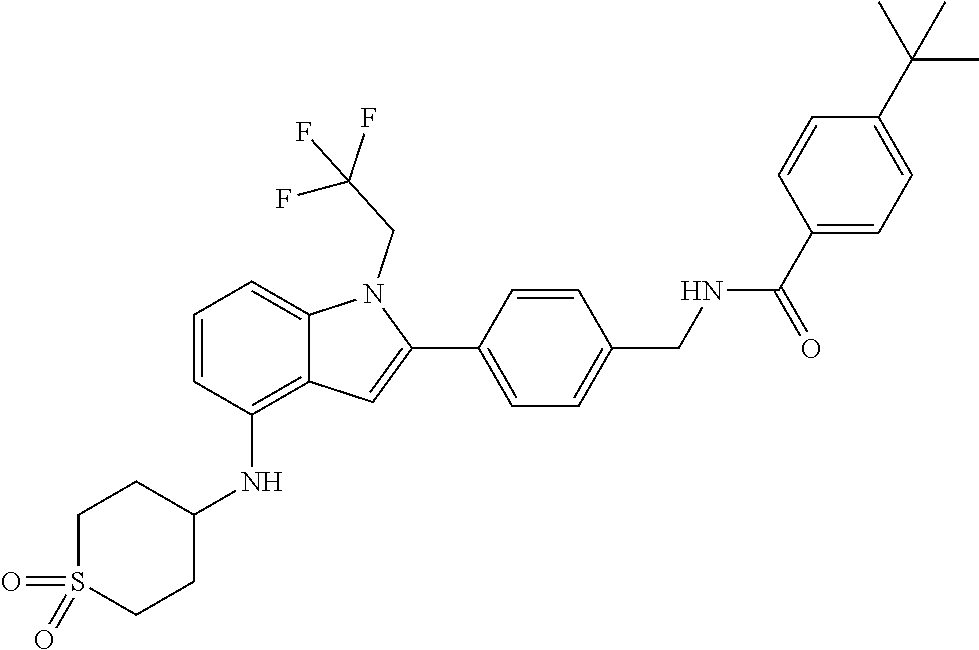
O=S1(=O)CCC(NC2=C3C(=CC=C2)N(CC(F)(F)F)C(C2=CC=C(CNC(C4=CC=C(C(C)(C)C)C=C4)=O)C=C2)=C3)CC1
